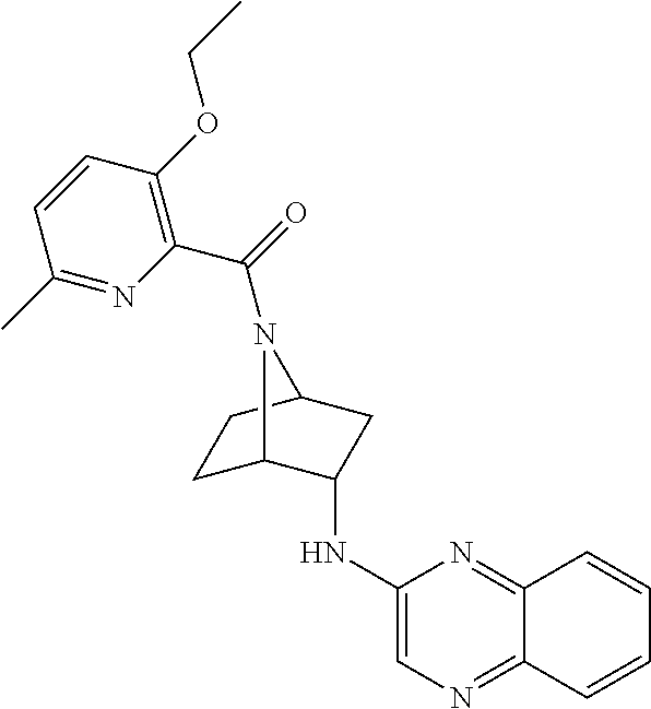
C1C2C(NC3=CN=C4C(=N3)C=CC=C4)CC(C1)N2C(=O)C1=C(OCC)C=CC(C)=N1
